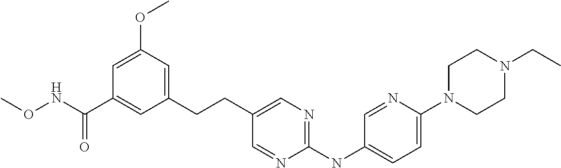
C1(CCC2=CN=C(NC3=CC=C(N4CCN(CC)CC4)N=C3)N=C2)=CC(OC)=CC(C(NOC)=O)=C1
